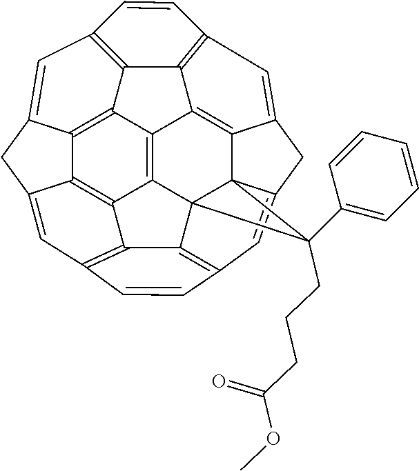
C12=C3C4=C5C67C1(C1=C8C=CC9=C1C2=C1C2=C3C3=C(C=CC(=C43)C=C5CC6=C8)C=C2CC1=C9)C7(C1=CC=CC=C1)CCCC(=O)OC
